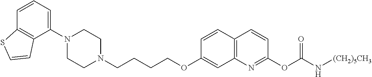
C1(N2CCN(CCCCOC3=CC4=C(C=C3)C=CC(OC(=O)N[(CH2)5CH3])=N4)CC2)=CC=CC2=C1C=CS2
